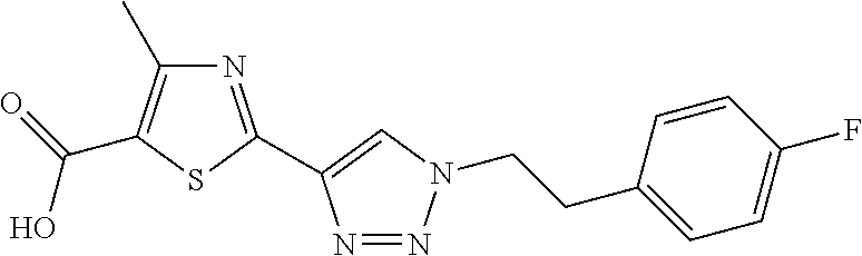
N1=C(C2=CN(CCC3=CC=C(F)C=C3)N=N2)SC(C(=O)O)=C1C
